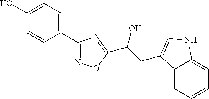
C1=C(O)C=CC(C2=NOC(C(CC3=CNC4=CC=CC=C43)O)=N2)=C1
